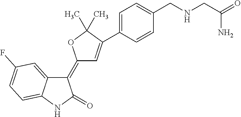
C1(=C2C=C(C3=CC=C(CNCC(N)=O)C=C3)C(C)(C)O2)C2=CC(F)=CC=C2NC1=O
